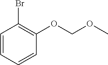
C1=CC=CC(OCOC)=C1Br
